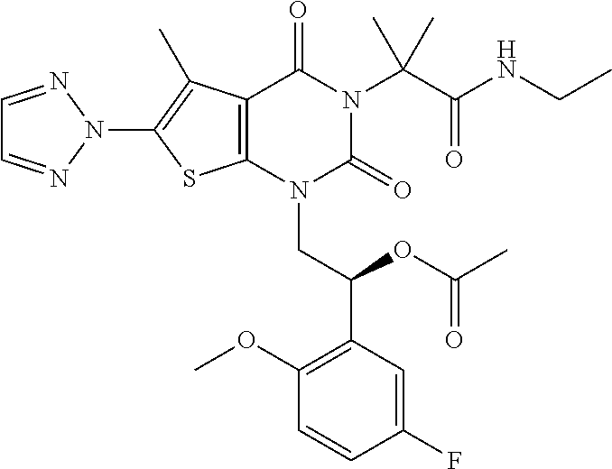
C12=C(N(CC(C3=C(OC)C=CC(F)=C3)OC(C)=O)C(=O)N(C(C(NCC)=O)(C)C)C1=O)SC(N1N=CC=N1)=C2C
